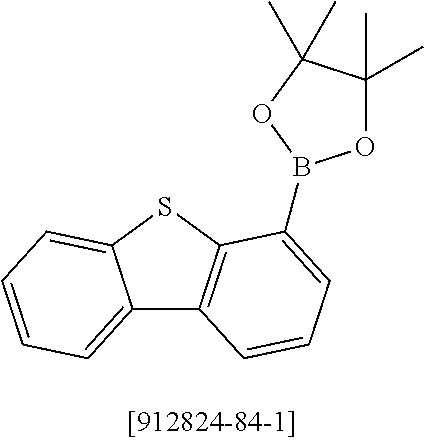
C12=CC=CC=C1SC1=C2C=CC=C1B1OC(C)(C)C(C)(C)O1
